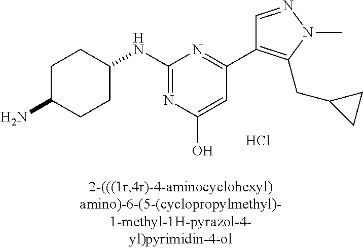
C1C(N)CCC(NC2=NC(O)=CC(C3=C(CC4CC4)N(C)N=C3)=N2)C1.Cl
